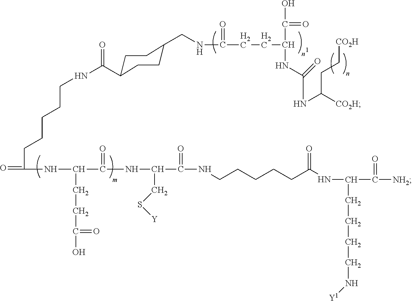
O=C(NC(C(NC(C(NCCCCCC(NC(CCCCN[Y1])C([NH2])=O)=O)=O)CS[Y])=O)CCC(O)=O)CCCCCNC(=O)C1CCC(CNC(CCC(C(O)=O)NC(NC([CO2H])CC[CO2H])=O)=O)CC1
